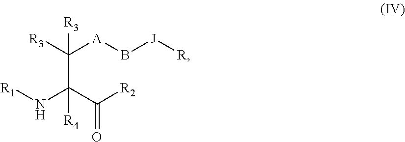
[R3]C([A]B[J][R])(C(C([R2])=O)(N[R1])[R4])[R3]
